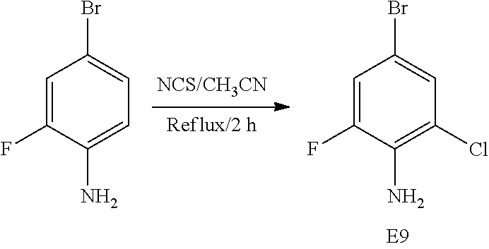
C1=C(F)C(N)=CC=C1Br.C1=C(F)C(N)=C(Cl)C=C1Br
